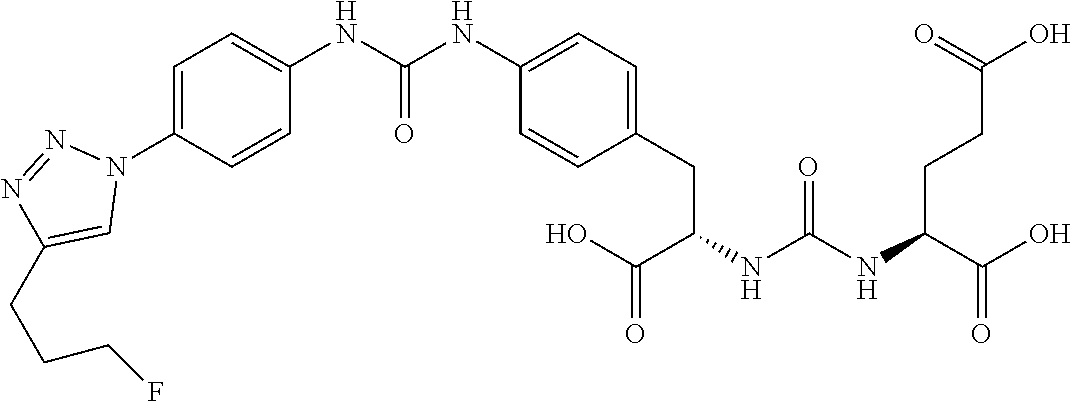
OC(C(NC(NC(C(O)=O)CCC(O)=O)=O)CC1=CC=C(NC(NC2=CC=C(N3N=NC(CCCF)=C3)C=C2)=O)C=C1)=O
